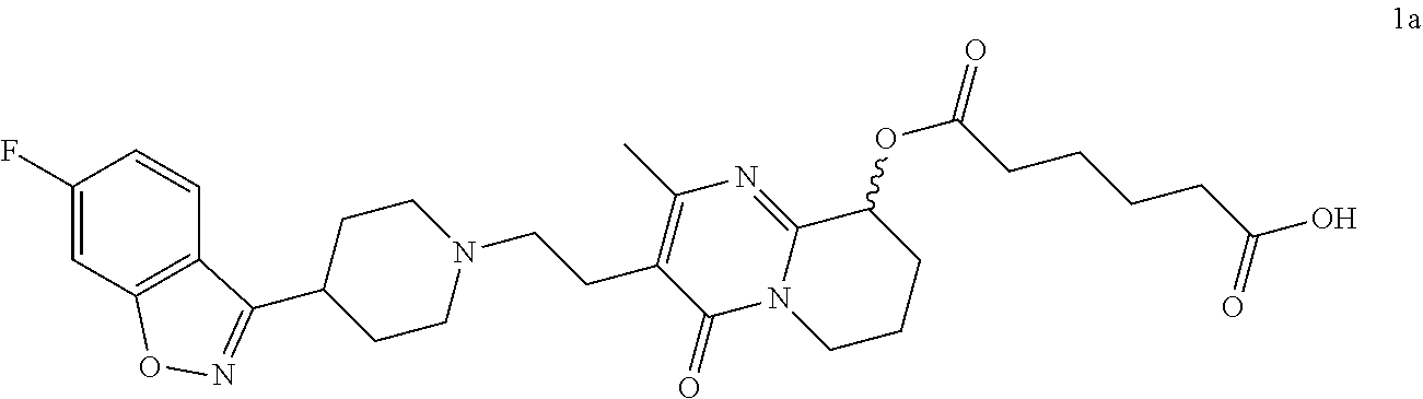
C1(F)=CC2=C(C=C1)C(C1CCN(CCC3=C(C)N=C4N(C3=O)CCCC4OC(=O)CCCCC(O)=O)CC1)=NO2
